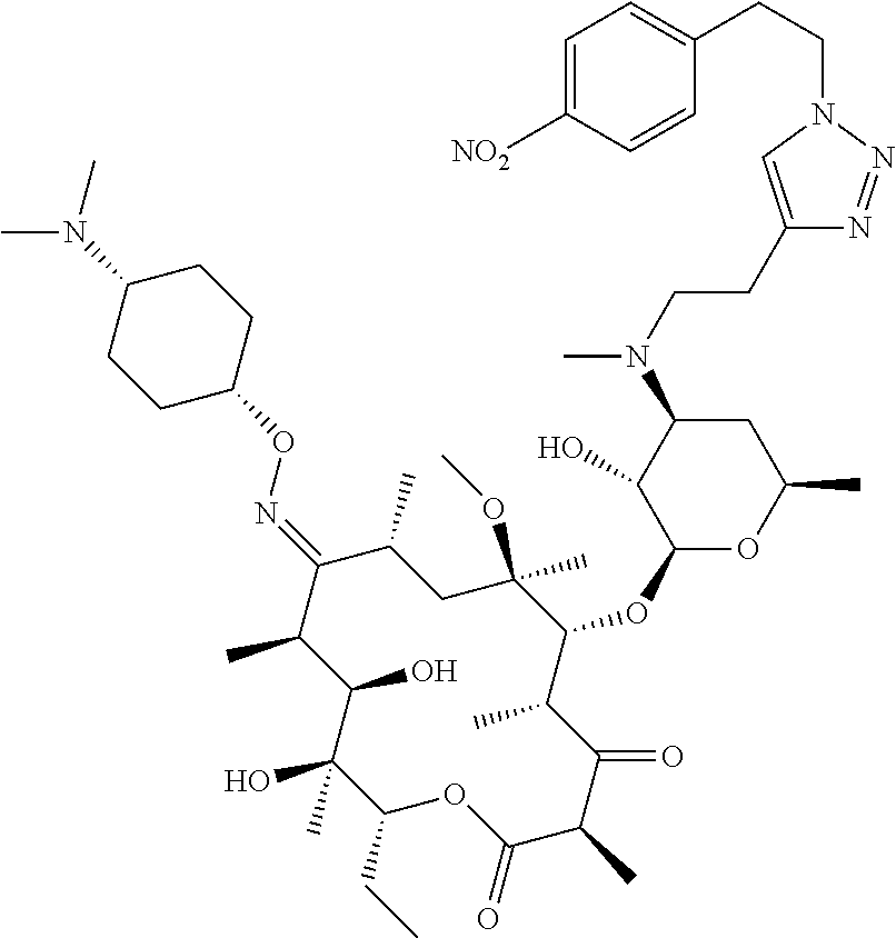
C1(CC)C(C)(O)C(O)C(C)C(=NOC2CCC(N(C)C)CC2)C(C)CC(OC)(C)C(OC2OC(C)CC(N(C)CCC3=CN(CCC4=CC=C([NO2])C=C4)N=N3)C2O)C(C)C(=O)C(C)C(=O)O1
